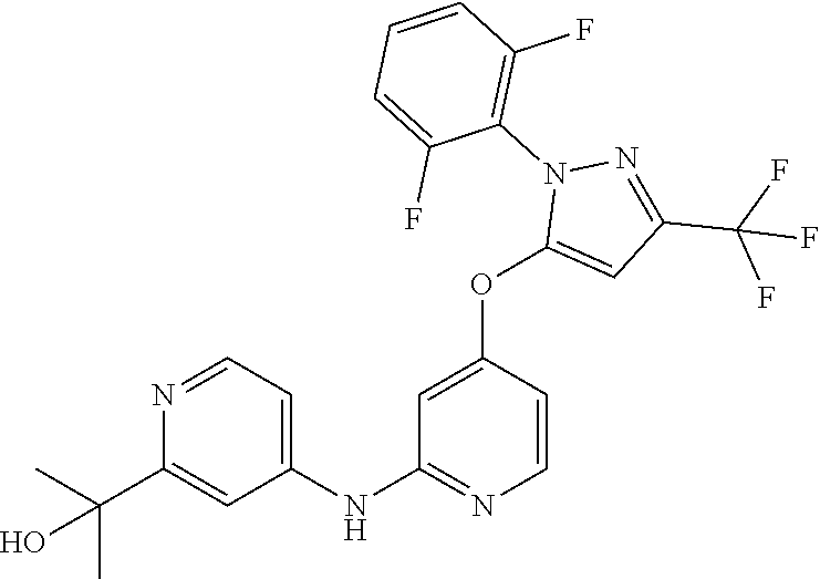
C1(NC2=NC=CC(OC3=CC(C(F)(F)F)=NN3C3=C(F)C=CC=C3F)=C2)=CC=NC(C(C)(C)O)=C1
